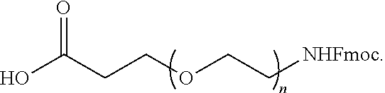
OC(CCOCC[NHFmoc])=O
